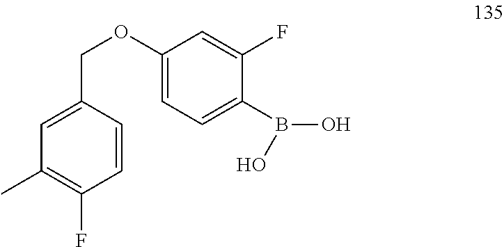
C1(OCC2=CC(C)=C(F)C=C2)=CC=C(B(O)O)C(F)=C1
